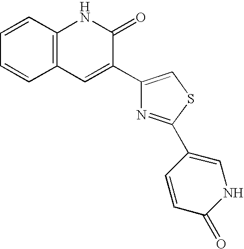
C1=CC2=C(C=C1)C=C(C1=CSC(C3=CNC(=O)C=C3)=N1)C(=O)N2
